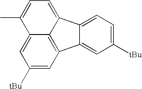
C1([tBu])=CC2=C3C(=C1)C(C)=CC=C3C1=CC=C([tBu])C=C21
